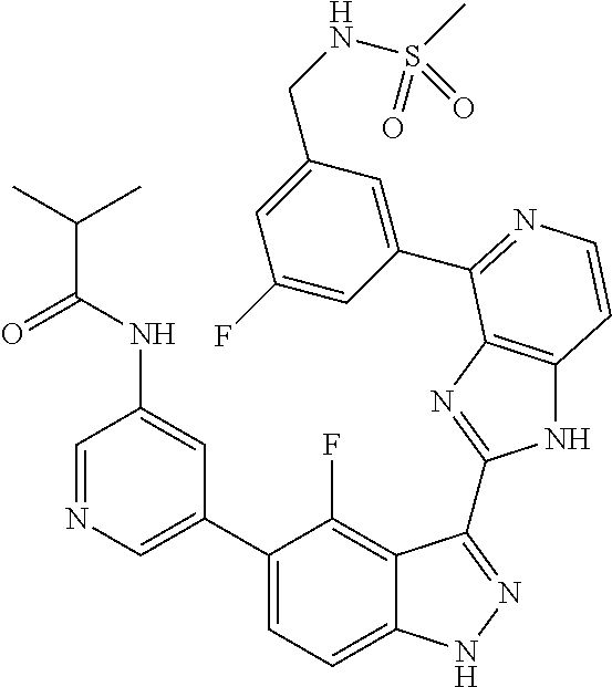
C1=C(C2=CC=C3C(=C2F)C(C2=NC4=C(N2)C=CN=C4C2=CC(CNS(C)(=O)=O)=CC(F)=C2)=NN3)C=C(NC(=O)C(C)C)C=N1
